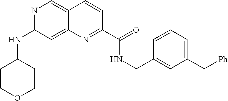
N1=C(NC2CCOCC2)C=C2C(=C1)C=CC(C(=O)NCC1=CC(C[Ph])=CC=C1)=N2
